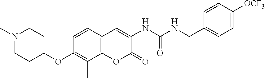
C1(OC2CCN(C)CC2)=C(C)C2=C(C=C1)C=C(NC(NCC1=CC=C([OCF3])C=C1)=O)C(=O)O2
